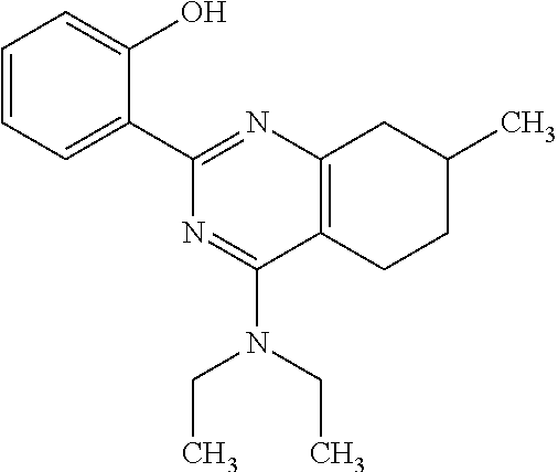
C1=CC=C(C2=NC3=C(C(N(CC)CC)=N2)CCC(C)C3)C(O)=C1
